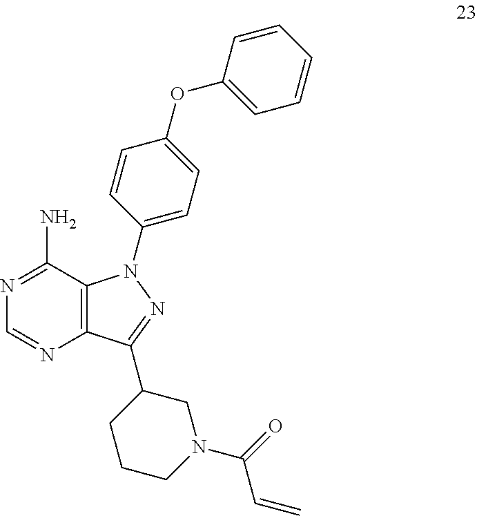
C1(N2C3=C(N=CN=C3N)C(C3CCCN(C(=O)C=C)C3)=N2)=CC=C(OC2=CC=CC=C2)C=C1
